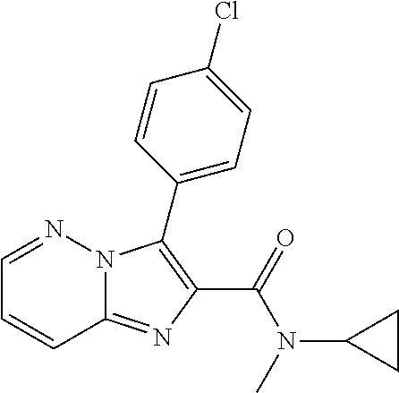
C12=NC(C(=O)N(C3CC3)C)=C(C3=CC=C(Cl)C=C3)N1N=CC=C2
